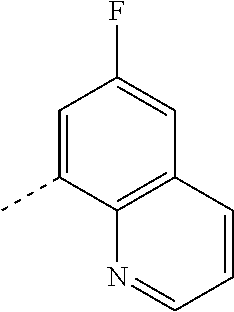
C1=C(C)C2=C(C=C1F)C=CC=N2
